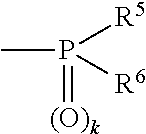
CP([R5])([R6])=[(O)k]
